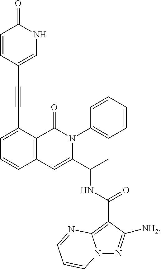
C1=C(C#CC2=CNC(=O)C=C2)C2=C(C=C1)C=C(C(C)NC(=O)C1=C3N(N=C1[NH2])C=CC=N3)N(C1=CC=CC=C1)C2=O
